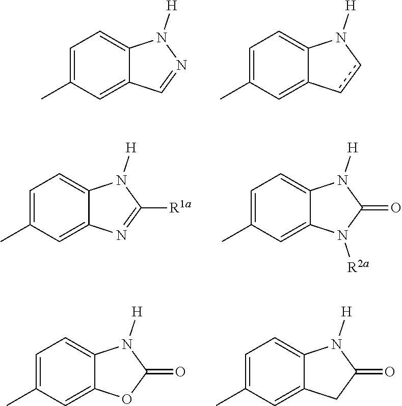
C1=C(C)C=C2C(=C1)N([H])N=C2.C1=C(C)C=C2C(=C1)N([H])cc2.C1=C(C)C=C2C(=C1)N([H])C([R1a])=N2.C1=C(C)C=C2C(=C1)N([H])C(=O)N2[R2a].C1=C(C)C=C2C(=C1)N([H])C(=O)O2.C1=C(C)C=C2C(=C1)N([H])C(=O)C2
